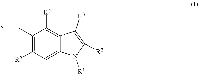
C1(C#N)=C([R5])C=C2C(=C1[R4])C([R3])=C([R2])N2[R1]
